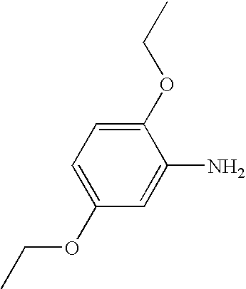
C1(N)=CC(OCC)=CC=C1OCC
